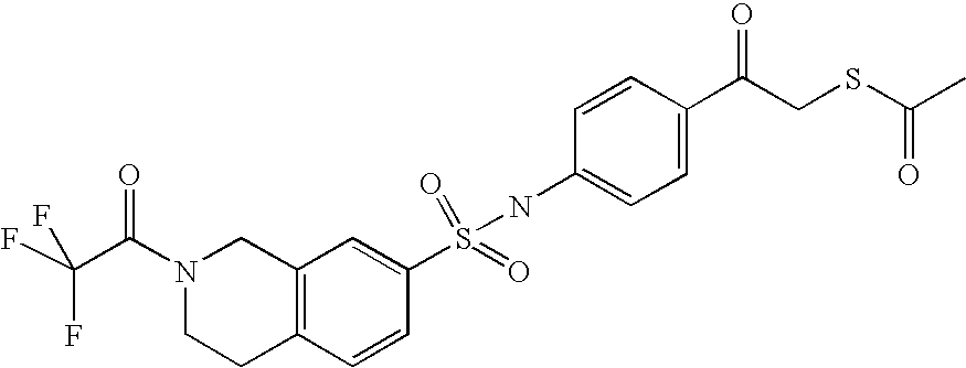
C1=C(C(CSC(C)=O)=O)C=CC(NS(=O)(C2=CC3=C(C=C2)CCN(C(C(F)(F)F)=O)C3)=O)=C1
